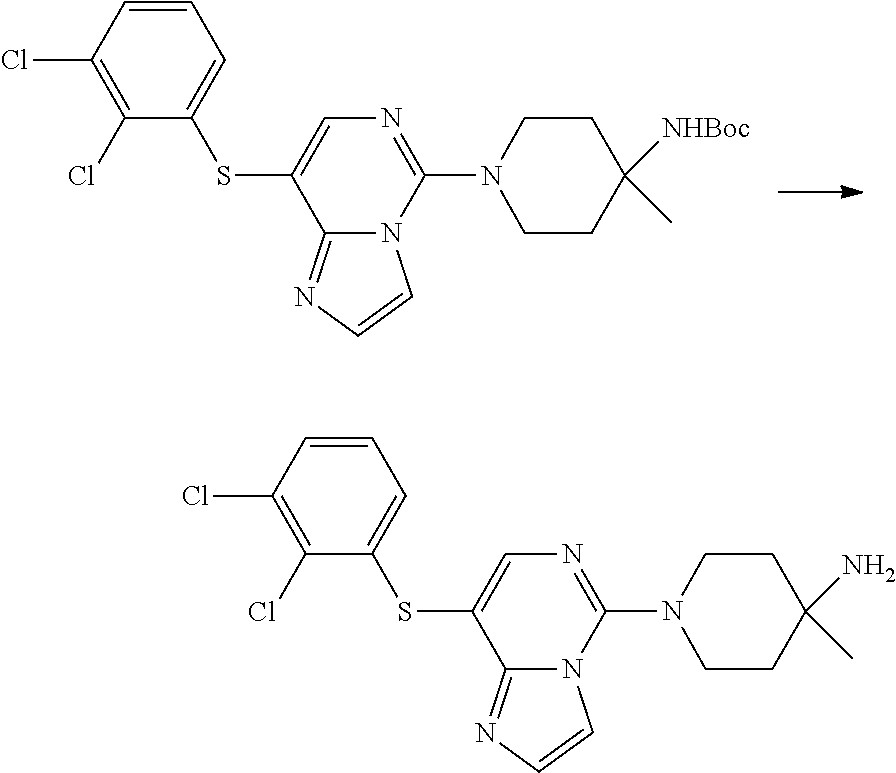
C12=NC=CN1C(N1CCC([NHBoc])(C)CC1)=NC=C2SC1=CC=CC(Cl)=C1Cl.C12=NC=CN1C(N1CCC(N)(C)CC1)=NC=C2SC1=CC=CC(Cl)=C1Cl
